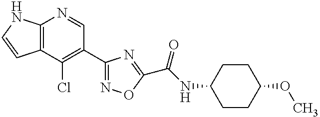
C12=C(C(Cl)=C(C3=NOC(C(NC4CCC(OC)CC4)=O)=N3)C=N1)C=CN2
